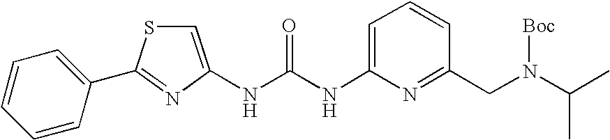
N(C(NC1=CC=CC(CN(C(C)C)[Boc])=N1)=O)C1=CSC(C2=CC=CC=C2)=N1
